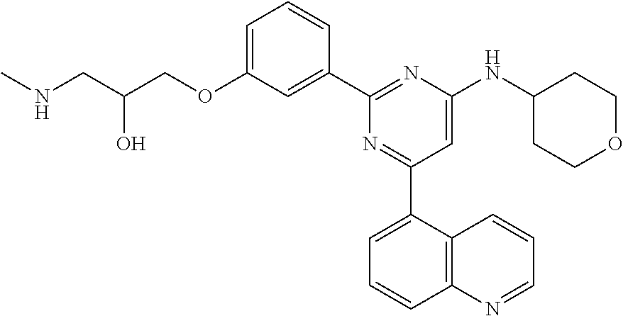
N(CC(COC1=CC=CC(C2=NC(NC3CCOCC3)=CC(C3=CC=CC4=C3C=CC=N4)=N2)=C1)O)C
